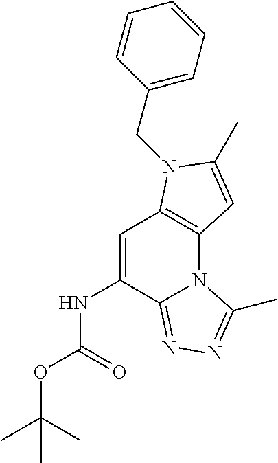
C1=C(NC(OC(C)(C)C)=O)C2=NN=C(C)N2C2=C1N(CC1=CC=CC=C1)C(C)=C2
